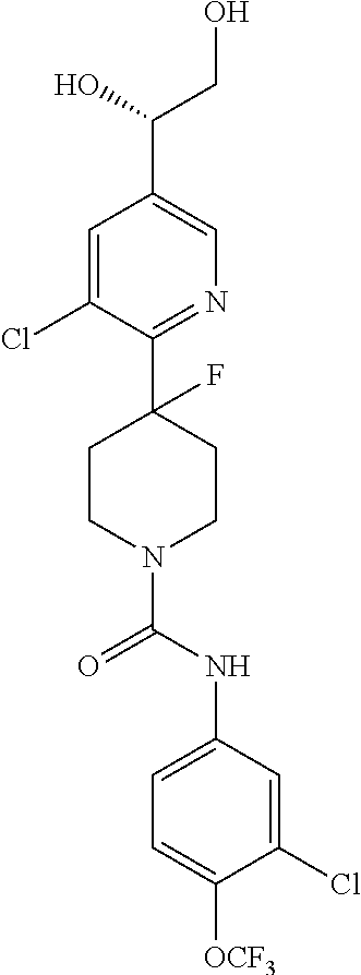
C1=C(Cl)C(C2(F)CCN(C(NC3=CC=C([OCF3])C(Cl)=C3)=O)CC2)=NC=C1C(CO)O
